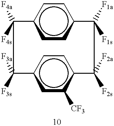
c1cc2ccc1C([F4s])([F4a])C([F3a])([F3s])c1cc([CF3])c(cc1)C([F2a])([F2s])C2([F1s])[F1a]
